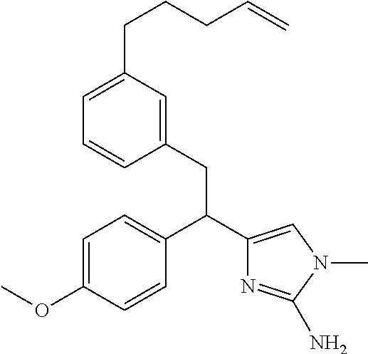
C1=C(OC)C=CC(C(C2=CN(C)C(N)=N2)CC2=CC(CCCC=C)=CC=C2)=C1
